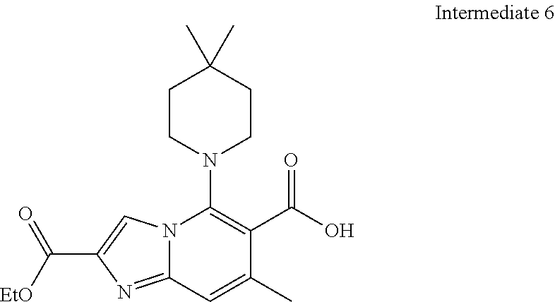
N12C(=NC(C([EtO])=O)=C1)C=C(C)C(C(O)=O)=C2N1CCC(C)(C)CC1
